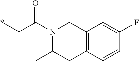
C12=C(C=CC(F)=C1)CC(C)N(C(=O)C*)C2
